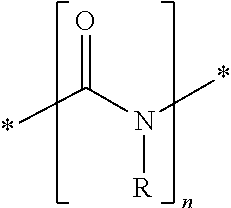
O=C(N(*)[R])*
